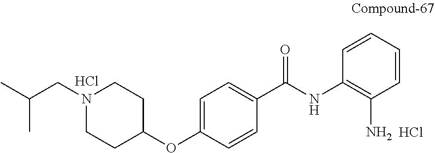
C1=CC(OC2CCN(CC(C)C)CC2)=CC=C1C(=O)NC1=C(N)C=CC=C1.Cl.Cl
